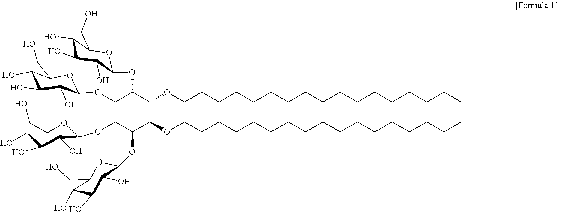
C(C(C(C(C(COC1OC(CO)C(O)C(O)C1O)OC1OC(CO)C(O)C(O)C1O)OCCCCCCCCCCCCCCCCC)OCCCCCCCCCCCCCCCCC)OC1OC(CO)C(O)C(O)C1O)OC1OC(CO)C(O)C(O)C1O
